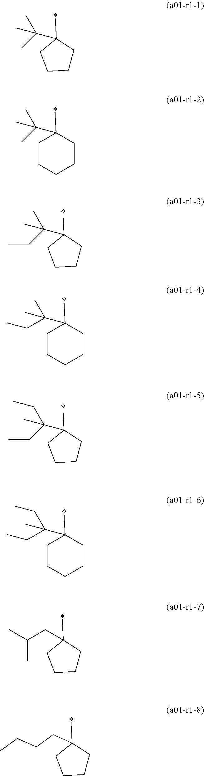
C1CC(C)(C(C)(C)C)CC1.C1(C)(C(C)(C)C)CCCCC1.C1CC(C)(C(C)(C)CC)CC1.C1(C)(C(C)(C)CC)CCCCC1.C1CC(C)(C(C)(CC)CC)CC1.C1(C)(C(C)(CC)CC)CCCCC1.C1CC(C)(CC(C)C)CC1.C1CC(C)(CCCC)CC1
